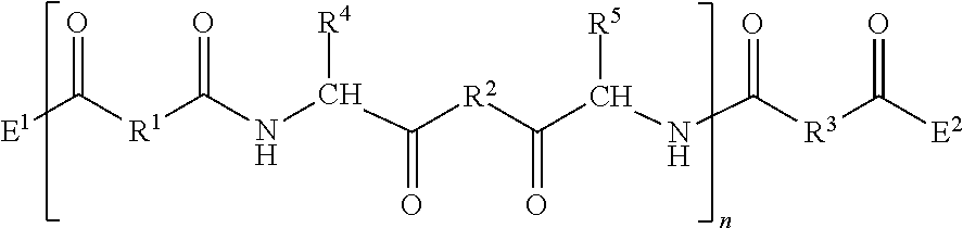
O=C([R1]C(NC([R4])C(=O)[R2]C(=O)C(NC([R3]C([E2])=O)=O)[R5])=O)[E1]
